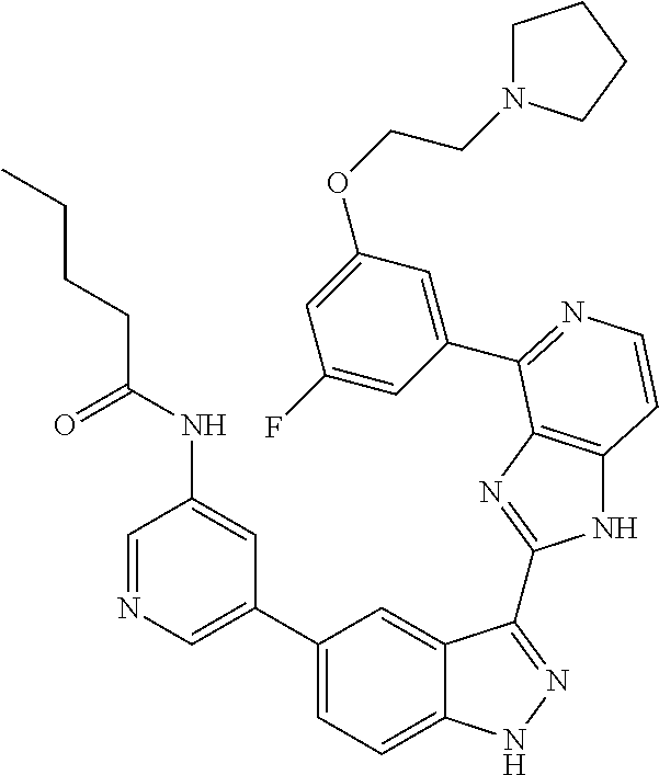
C1(C2=CN=CC(NC(CCCC)=O)=C2)=CC=C2C(=C1)C(C1=NC3=C(N1)C=CN=C3C1=CC(OCCN3CCCC3)=CC(F)=C1)=NN2
